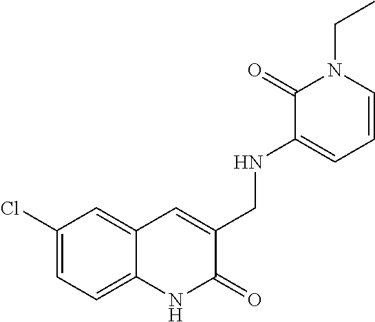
C1(Cl)=CC=C2C(=C1)C=C(CNC1=CC=CN(CC)C1=O)C(=O)N2
